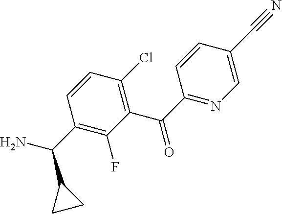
C1(C(C2=NC=C(C#N)C=C2)=O)=C(Cl)C=CC(C(N)C2CC2)=C1F
